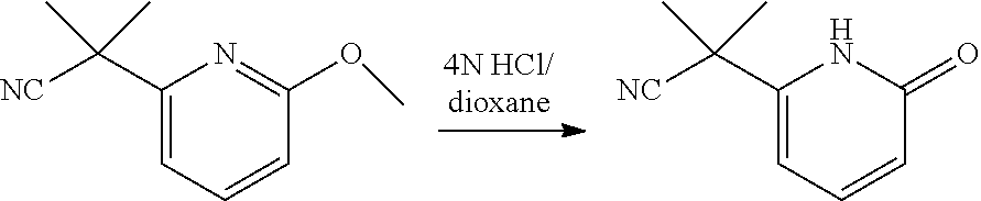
[NC]C(C1=CC=CC(OC)=N1)(C)C.[NC]C(C1=CC=CC(=O)N1)(C)C
